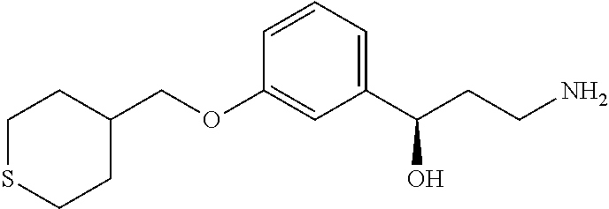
C1SCCC(COC2=CC(C(CCN)O)=CC=C2)C1
